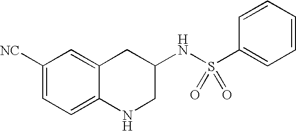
C1([NC])=CC=C2C(=C1)CC(NS(C1=CC=CC=C1)(=O)=O)CN2
